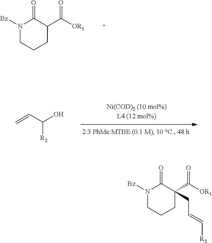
N1([Bz])CCCC(C([OR1])=O)C1=O.C=CC(O)[R2].N1([Bz])CCCC(C([OR1])=O)(CC=C[R2])C1=O
